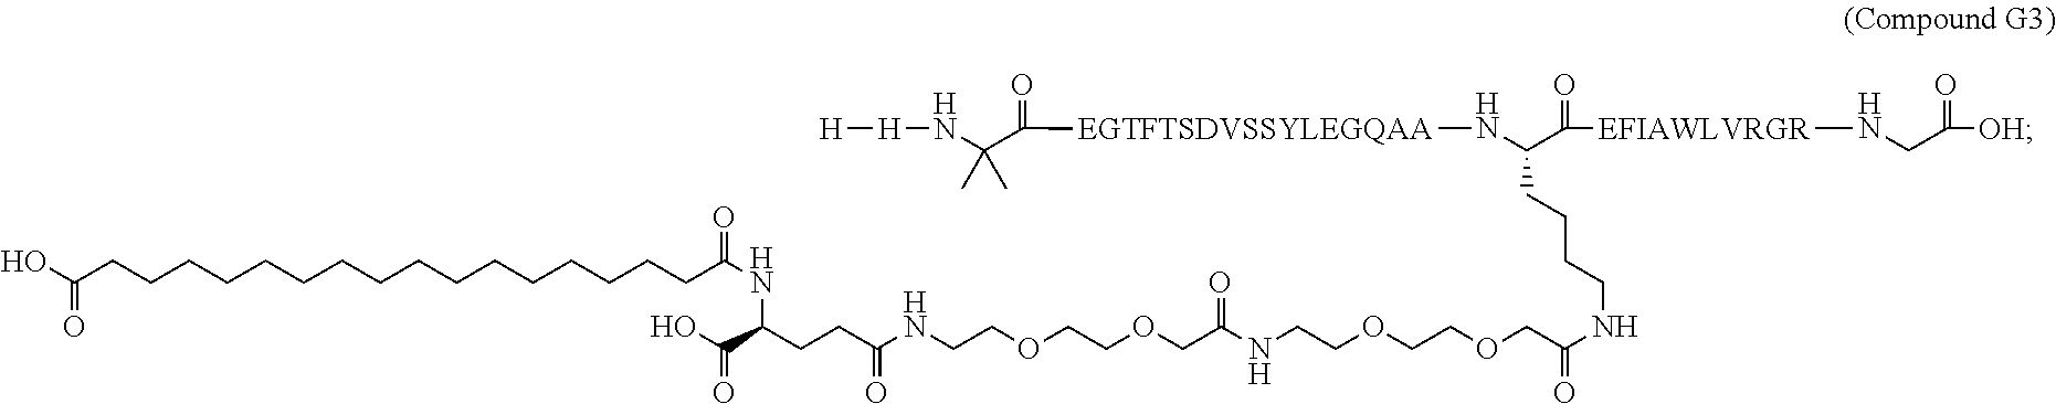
OC(CCCCCCCCCCCCCCCCC(NC(C(=O)O)CCC(NCCOCCOCC(NCCOCCOCC(NCCCCC(N[EGTFTSDVSSYLEGQAA]C(=O)C(N[H][H])(C)C)C([EFIAWLVRGR]NCC([OH])=O)=O)=O)=O)=O)=O)=O
